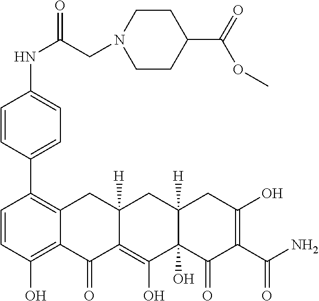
C1=CC(O)=C2C(=C1C1=CC=C(NC(=O)CN3CCC(C(=O)OC)CC3)C=C1)CC1([H])C(=C(O)C3(O)C([H])(C1)CC(O)=C(C(N)=O)C3=O)C2=O
